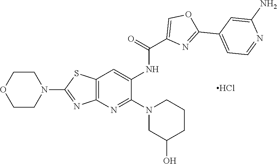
C1COCCN1C1=NC2=C(S1)C=C(NC(=O)C1=COC(C3=CC=NC(N)=C3)=N1)C(N1CC(O)CCC1)=N2.Cl
